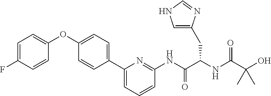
FC1=CC=C(OC2=CC=C(C3=CC=CC(NC(C(NC(=O)C(O)(C)C)CC4=CNC=N4)=O)=N3)C=C2)C=C1
